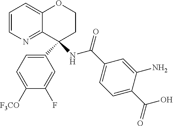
C12=CC=CN=C1C(C1=CC=C([F3CO])C(F)=C1)(NC(C1=CC=C(C(=O)O)C(N)=C1)=O)CCO2
